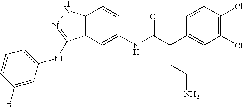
C12=C(C=C(NC(C(C3=CC(Cl)=C(Cl)C=C3)CCN)=O)C=C1)C(NC1=CC=CC(F)=C1)=NN2
